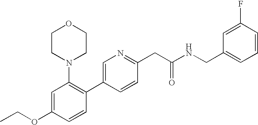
C1(OCC)=CC(N2CCOCC2)=C(C2=CN=C(CC(NCC3=CC=CC(F)=C3)=O)C=C2)C=C1
